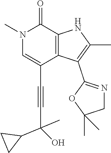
N1(C)C=C(C#CC(O)(C2CC2)C)C2=C(C1=O)NC(C)=C2C1=NCC(C)(C)O1
